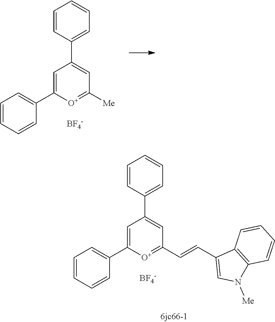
C1=CC(C2=CC([Me])=[O+]C(C3=CC=CC=C3)=C2)=CC=C1.[BF4-].C1=CC(C2=CC(C=CC3=CN([Me])C4=C3C=CC=C4)=[O+]C(C3=CC=CC=C3)=C2)=CC=C1.[BF4-]
